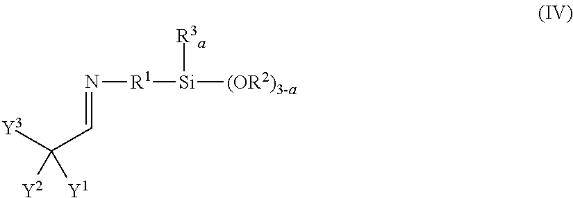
[Y3]C(C=N[R1][Si]([R3a])[(OR2)3-a])([Y2])[Y1]
